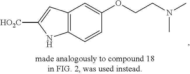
C12=C(C=CC(OCCN(C)C)=C1)NC([HO2C])=C2
